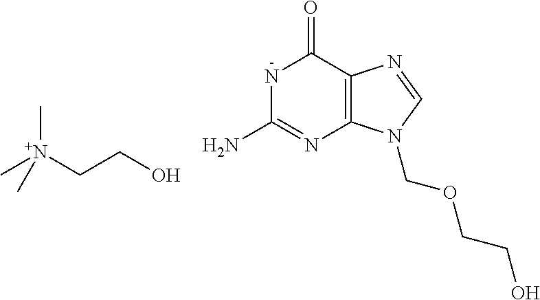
N1C(N)=NC2=C(C1=O)N=CN2COCCO.C[N+](CCO)(C)C
